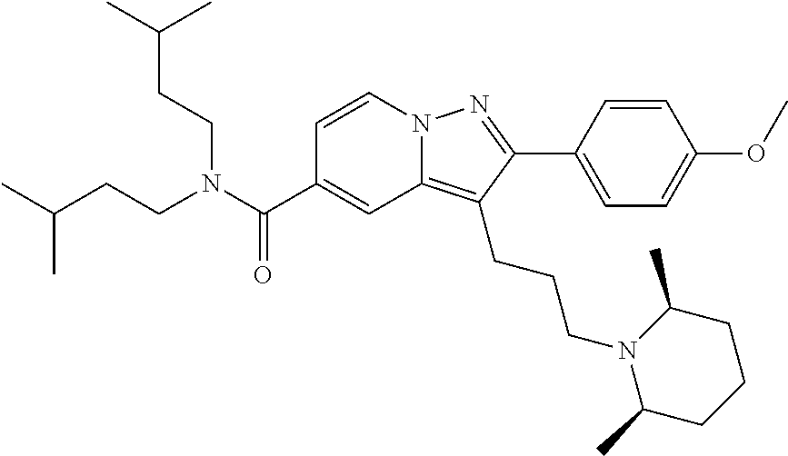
C1=CN2C(=C(CCCN3C(C)CCCC3C)C(C3=CC=C(OC)C=C3)=N2)C=C1C(N(CCC(C)C)CCC(C)C)=O
